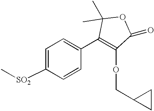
C1=C([SO2]C)C=CC(C2=C(OCC3CC3)C(=O)OC2(C)C)=C1
